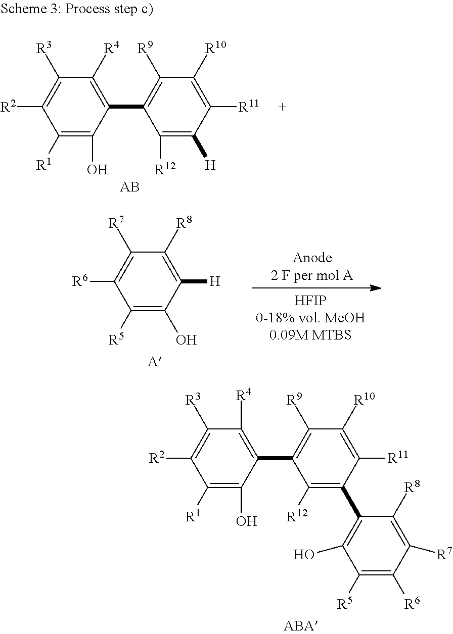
C1([R5])=C(O)C([H])=C([R8])C([R7])=C1[R6].[A].C1([R1])=C(O)C(C2=C([R9])C([R10])=C([R11])C([H])=C2[R12])=C([R4])C([R3])=C1[R2].[AB].C1([R1])=C(O)C(C2=C([R9])C([R10])=C([R11])C(C3=C(O)C([R5])=C([R6])C([R7])=C3[R8])=C2[R12])=C([R4])C([R3])=C1[R2]
